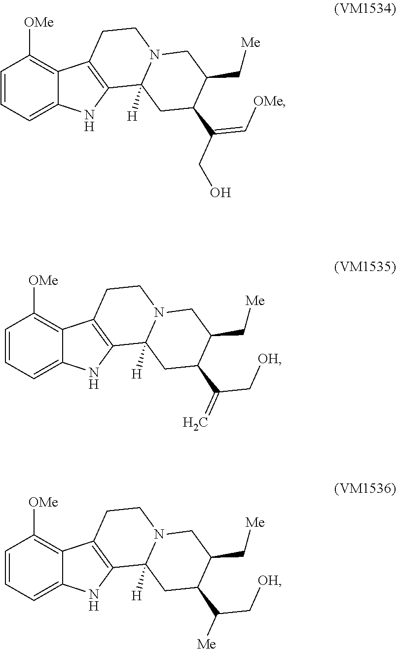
C1=CC=C2C(=C1[OMe])C1=C(N2)C2([H])N(CC1)CC(C[Me])C(C(=C[OMe])CO)C2.C1=CC=C2C(=C1[OMe])C1=C(N2)C2([H])N(CC1)CC(C[Me])C(C(C[OH])=C)C2.C1=CC=C2C(=C1[OMe])C1=C(N2)C2([H])N(CC1)CC(C[Me])C(C(C[OH])[Me])C2
